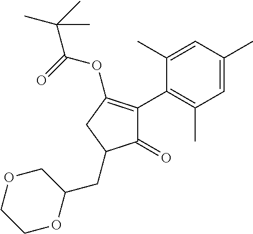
C1(=O)C(C2=C(C)C=C(C)C=C2C)=C(OC(=O)C(C)(C)C)CC1CC1COCCO1
